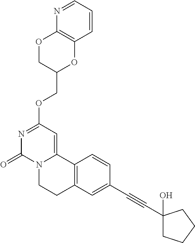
N1=CC=CC2=C1OCC(COC1=NC(=O)N3C(=C1)C1=C(CC3)C=C(C#CC3(O)CCCC3)C=C1)O2
